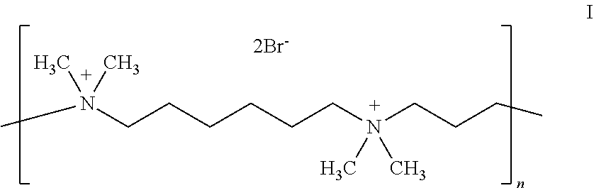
CN(CCCCCCN(CCCC)(C)C)(C)C
